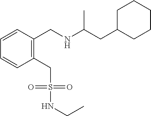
C1=CC(CNC(CC2CCCCC2)C)=C(CS(=O)(=O)NCC)C=C1
